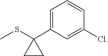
CSC1(C2=CC=CC(Cl)=C2)CC1
